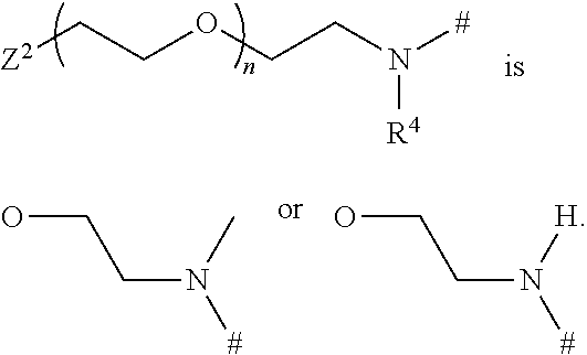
[Z2]CCOCCN([#])[R4].C(N([#])C)CO.C(N([#])[H])CO
